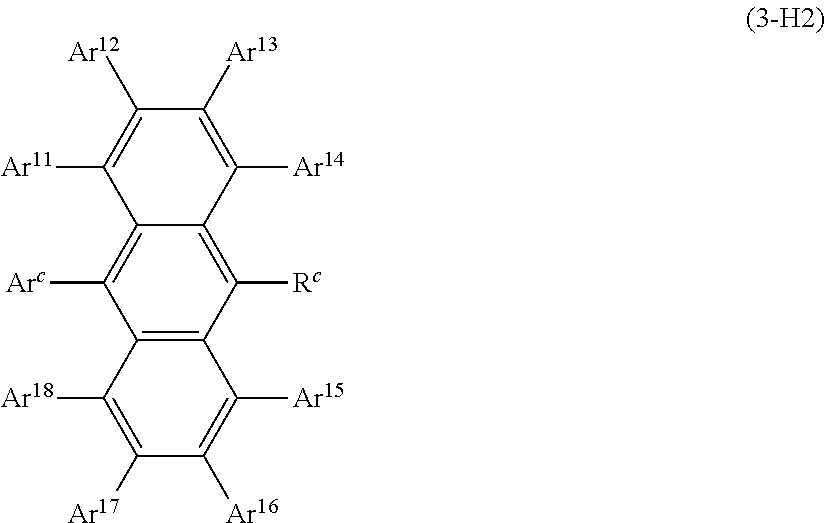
C12=C([Arc])C3=C(C([Rc])=C1C([Ar14])=C([Ar13])C([Ar12])=C2[Ar11])C([Ar15])=C([Ar16])C([Ar17])=C3[Ar18]
